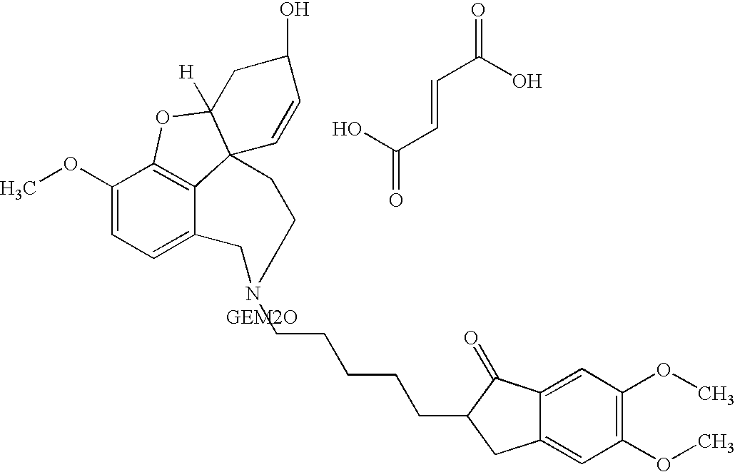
C12=C3C(OC)=CC=C1CN(CCCCCC1CC4=CC(OC)=C(OC)C=C4C1=O)CCC21C([H])(O3)CC(O)C=C1.OC(C=CC(=O)O)=O
